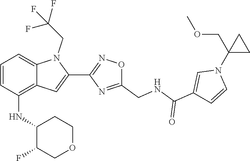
N1(C2(COC)CC2)C=CC(C(=O)NCC2=NC(C3=CC4=C(NC5C(F)COCC5)C=CC=C4N3CC(F)(F)F)=NO2)=C1
